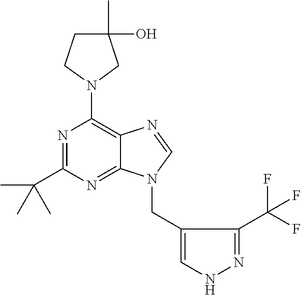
N1=C(C(C)(C)C)N=C2C(=C1N1CC(C)(O)CC1)N=CN2CC1=CNN=C1C(F)(F)F
